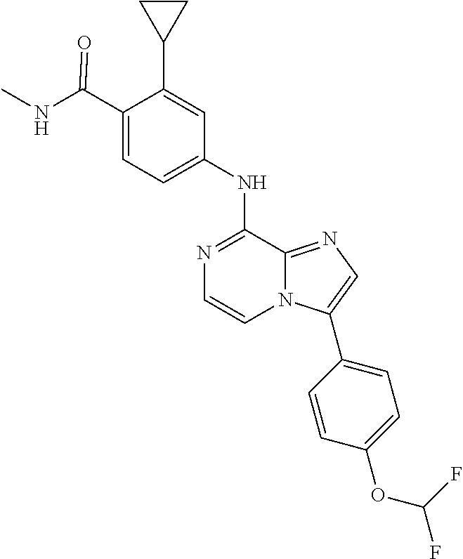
C1(C(NC)=O)=CC=C(NC2=NC=CN3C2=NC=C3C2=CC=C(OC(F)F)C=C2)C=C1C1CC1
